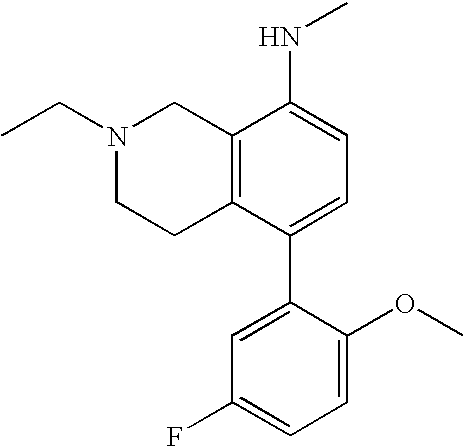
N1(CC)CCC2=C(C1)C(NC)=CC=C2C1=CC(F)=CC=C1OC
